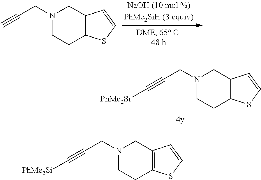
N1(CC#C)CCC2=C(C1)C=CS2.N1(CC#C[PhMe2Si])CCC2=C(C1)C=CS2.N1(CC#C[PhMe2Si])CCC2=C(C1)C=CS2
